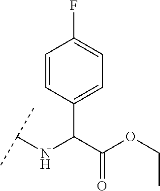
C1(C(C(OCC)=O)NC(C)C)=CC=C(F)C=C1
